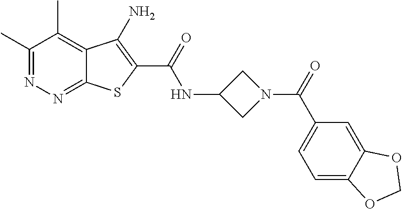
C1(C)=NN=C2C(=C1C)C(N)=C(C(=O)NC1CN(C(=O)C3=CC=C4C(=C3)OCO4)C1)S2
